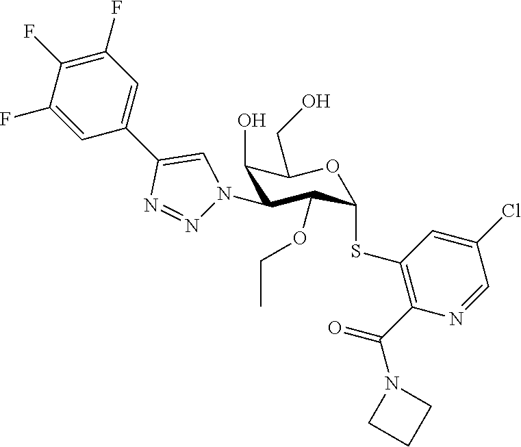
C1(O)C(N2N=NC(C3=CC(F)=C(F)C(F)=C3)=C2)C(OCC)C(SC2=C(C(N3CCC3)=O)N=CC(Cl)=C2)OC1CO
